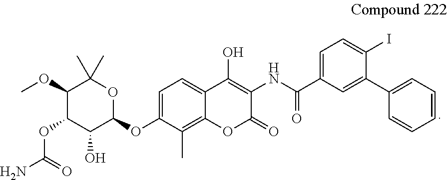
C1(C(=O)NC2=C(O)C3=CC=C(OC4C(O)C(OC(N)=O)C(OC)C(C)(C)O4)C(C)=C3OC2=O)=CC=C(I)C(C2=CC=CC=C2)=C1
